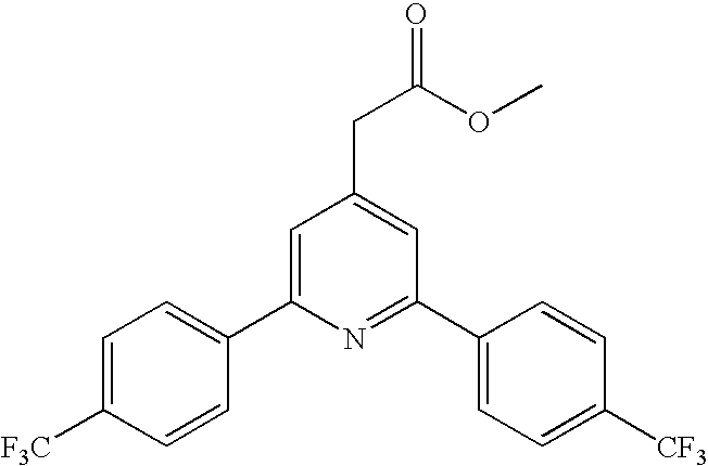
C1=C([F3C])C=CC(C2=CC(CC(OC)=O)=CC(C3=CC=C([CF3])C=C3)=N2)=C1
